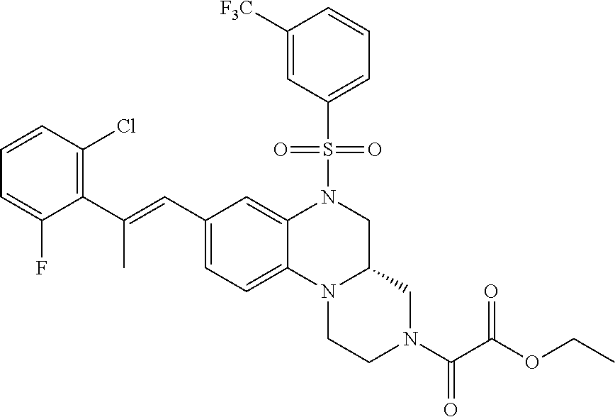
C1CN2C(CN1C(=O)C(OCC)=O)CN(S(=O)(=O)C1=CC=CC([F3C])=C1)C1=CC(C=C(C3=C(Cl)C=CC=C3F)C)=CC=C21
